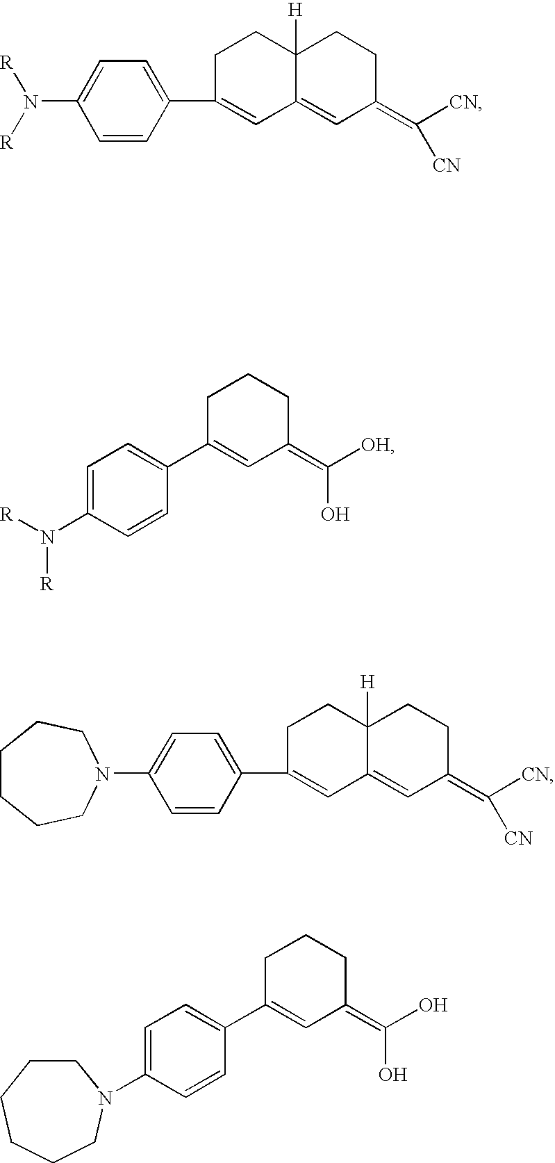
C1=CC(C2=CC3=CC(=C([CN])[CN])CCC3([H])CC2)=CC=C1N([R])[R].C1=CC(C2=CC3=CC(=C([CN])[CN])CCC3([H])CC2)=CC=C1N1CCCCCC1.C1=C(N([R])[R])C=CC(C2=CC(=C(O)[OH])CCC2)=C1.C1=C(N2CCCCCC2)C=CC(C2=CC(=C(O)O)CCC2)=C1
